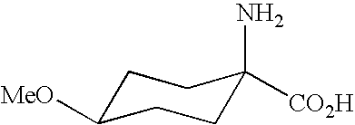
C1C([MeO])CCC(N)([CO2H])C1
